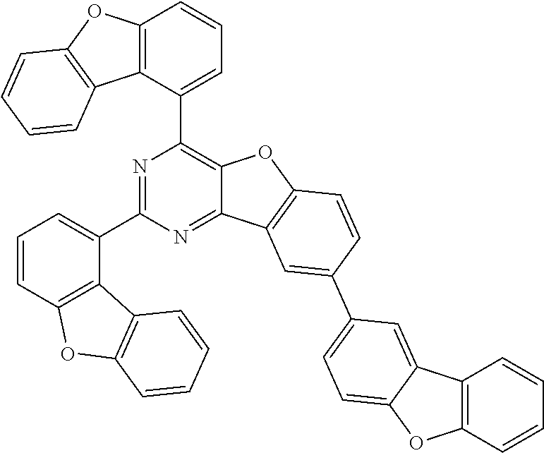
N1=C(C2=CC=CC3=C2C2=C(O3)C=CC=C2)N=C2C(=C1C1=CC=CC3=C1C1=C(O3)C=CC=C1)OC1=C2C=C(C2=CC=C3C(=C2)C2=C(O3)C=CC=C2)C=C1
